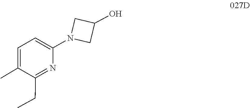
C1(O)CN(C2=CC=C(C)C(CC)=N2)C1
